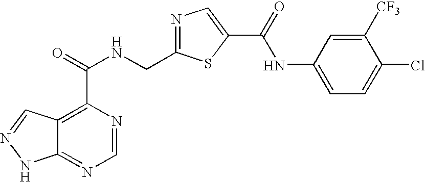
C12=NC=NC(C(NCC3=NC=C(C(=O)NC4=CC=C(Cl)C([CF3])=C4)S3)=O)=C1C=NN2
